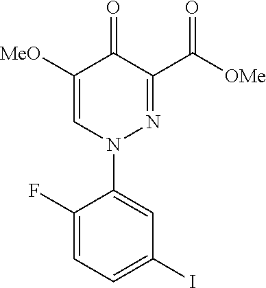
C1([MeO])=CN(C2=CC(I)=CC=C2F)N=C(C([OMe])=O)C1=O
